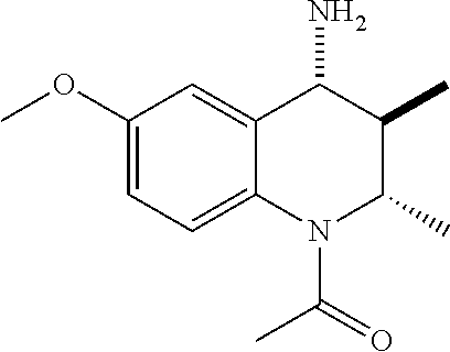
C12=CC=C(OC)C=C1C(N)C(C)C(C)N2C(=O)C
